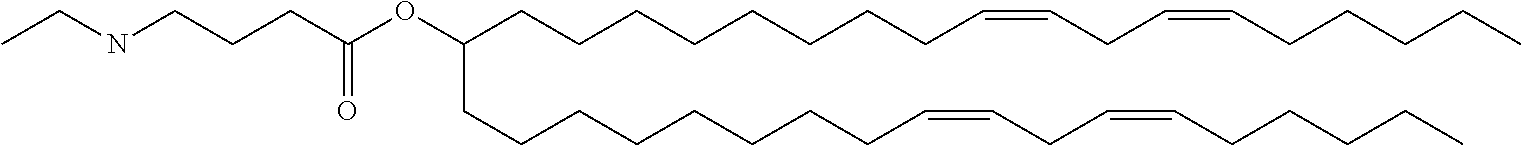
C(CCCCCCC=CCC=CCCCCC)CC(OC(CCCNCC)=O)CCCCCCCCC=CCC=CCCCCC
